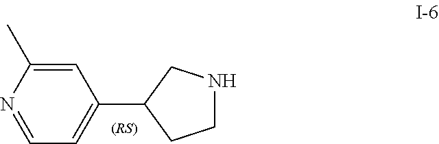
N1=CC=C(C2CCNC2)C=C1C
